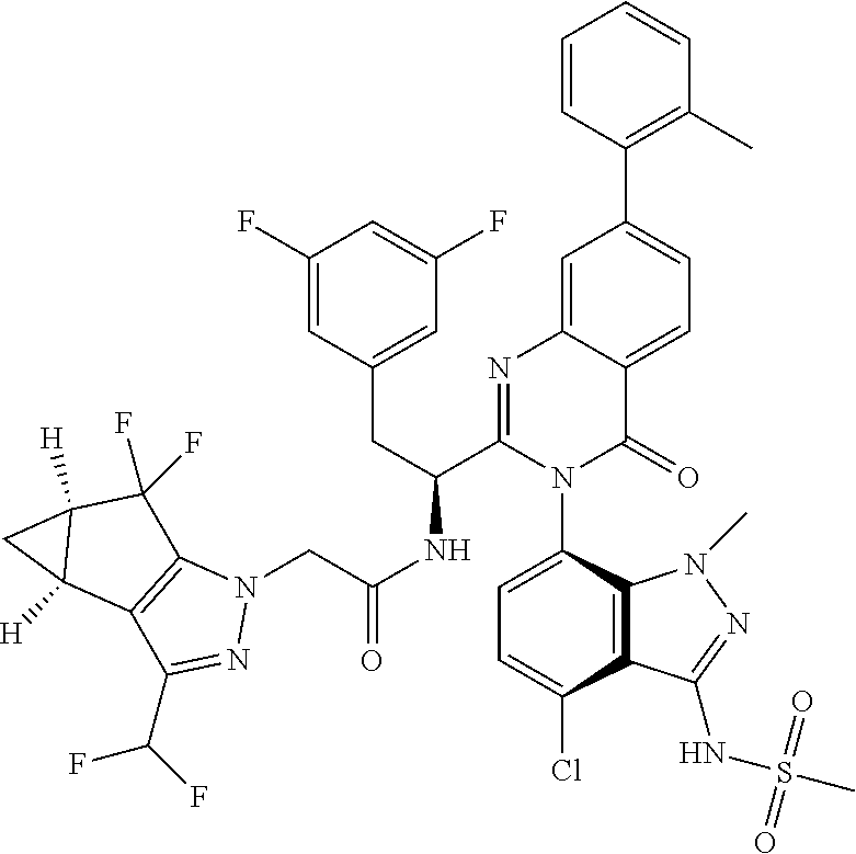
C1=C(Cl)C2=C(C(N3C(=O)C4=CC=C(C5=C(C)C=CC=C5)C=C4N=C3C(CC3=CC(F)=CC(F)=C3)NC(CN3C4=C(C(C(F)F)=N3)C3([H])C([H])(C4(F)F)C3)=O)=C1)N(C)N=C2NS(C)(=O)=O
